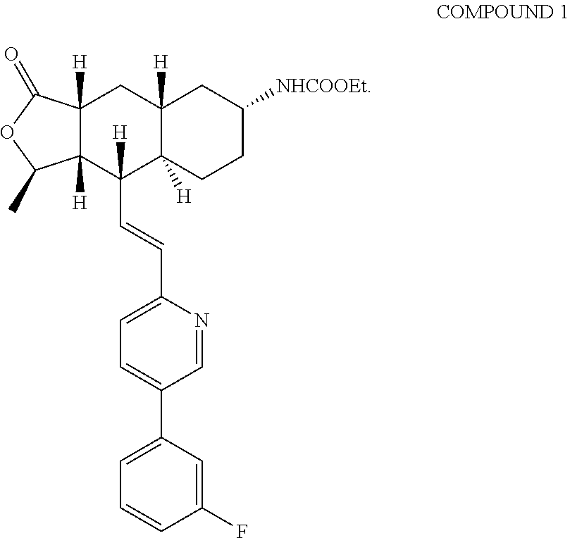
C12([H])C([H])(CCC([NHCOOEt])C1)C([H])(C=CC1=CC=C(C3=CC=CC(F)=C3)C=N1)C1([H])C([H])(C2)C(=O)OC1C
